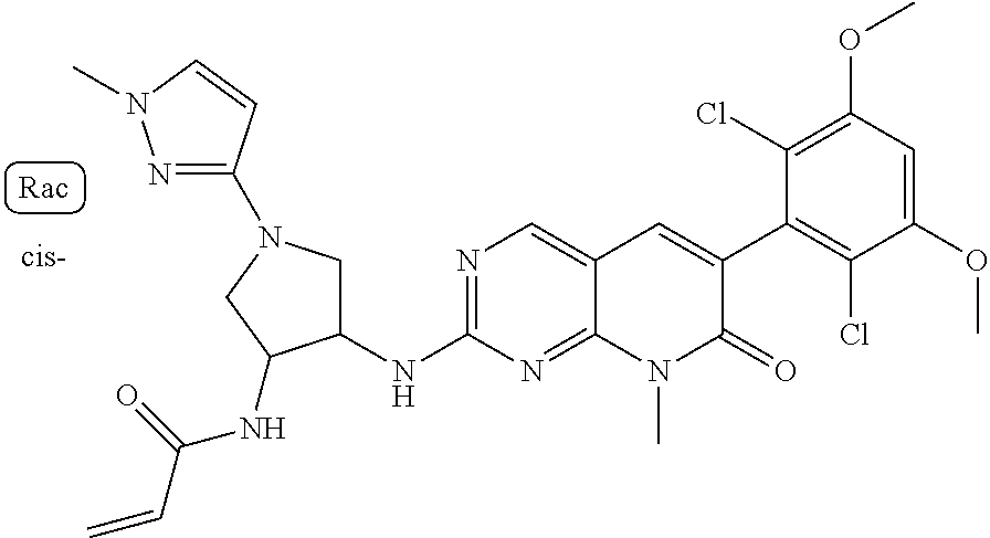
N1=C(NC2CN(C3=NN(C)C=C3)CC2NC(=O)C=C)N=C2C(=C1)C=C(C1=C(Cl)C(OC)=CC(OC)=C1Cl)C(=O)N2C
